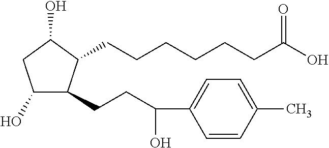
C(CCCC(O)=O)CCC1C(CCC(C2=CC=C(C)C=C2)O)C(O)CC1O
